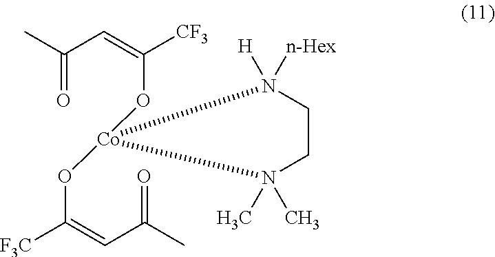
CC(C=C([CF3])O[Co]1(OC([F3C])=CC(C)=O)N([n-Hex])([H])CCN1(C)C)=O
